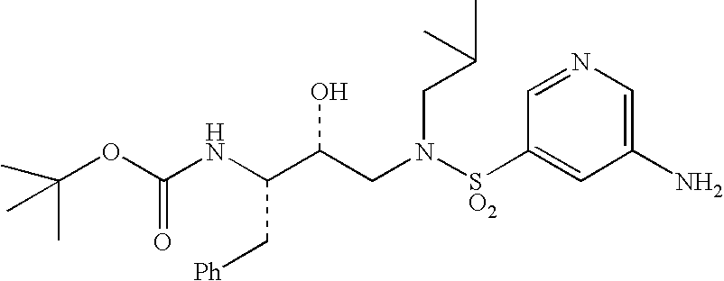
O(C(NC(C(CN([SO2]C1=CC(N)=CN=C1)CC(C)C)O)C[Ph])=O)C(C)(C)C
